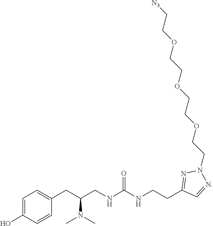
C1=C(O)C=CC(CC(CNC(NCCC2=NN(CCOCCOCCOCC[N3])N=C2)=O)N(C)C)=C1
